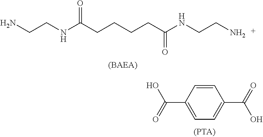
C(CNC(CCCCC(NCCN)=O)=O)N.C1=CC(C(=O)O)=CC=C1C(=O)O
